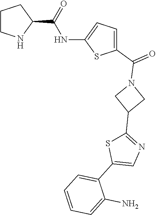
C1CNC(C(=O)NC2=CC=C(C(=O)N3CC(C4=NC=C(C5=CC=CC=C5N)S4)C3)S2)C1
